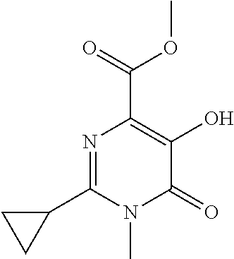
N1=C(C2CC2)N(C)C(=O)C(O)=C1C(=O)OC
